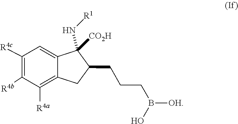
B([OH])(CCCC1CC2=C([R4a])C([R4b])=C([R4c])C=C2C1([CO2H])N[R1])O
